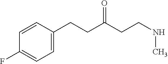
C1=CC(CCC(CCNC)=O)=CC=C1F
